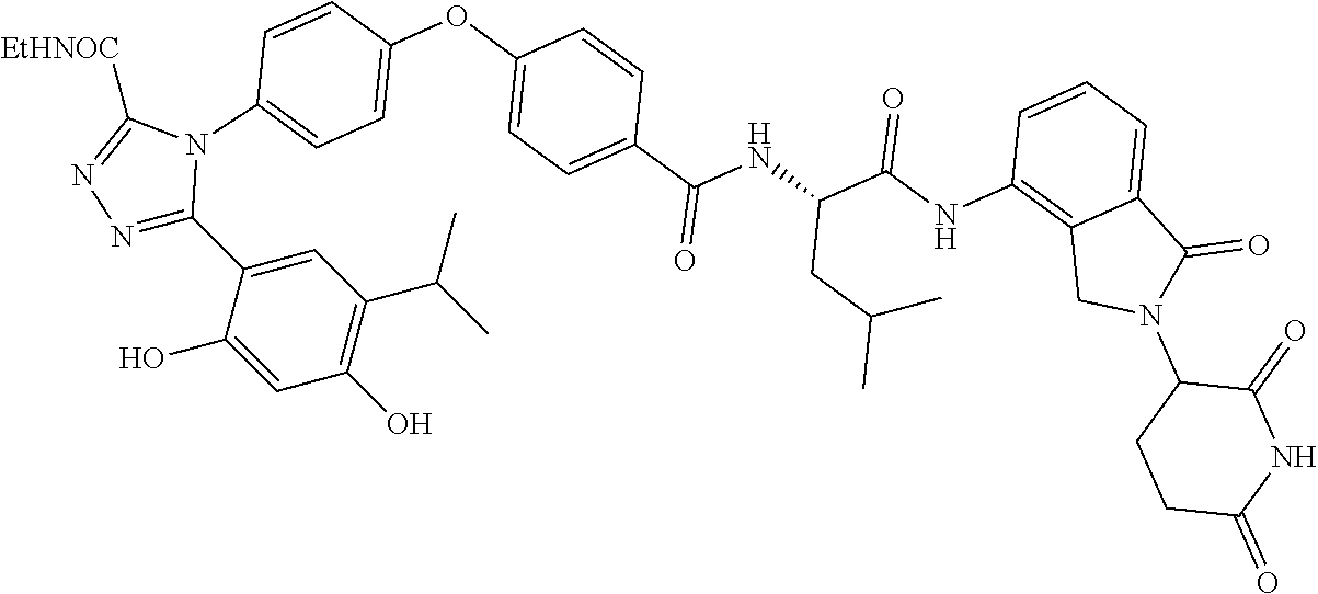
C1=C(C2=NN=C([EtHNOC])N2C2=CC=C(OC3=CC=C(C(=O)NC(CC(C)C)C(NC4=C5C(=CC=C4)C(=O)N(C4C(=O)NC(=O)CC4)C5)=O)C=C3)C=C2)C(O)=CC(O)=C1C(C)C
